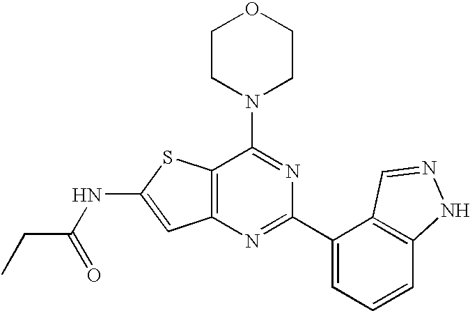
C1CN(C2=NC(C3=CC=CC4=C3C=NN4)=NC3=C2SC(NC(CC)=O)=C3)CCO1
